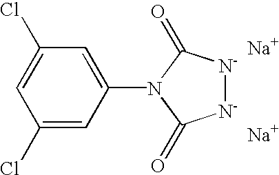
[N-]1[N-]C(=O)N(C2=CC(Cl)=CC(Cl)=C2)C1=O.[Na].[Na]
